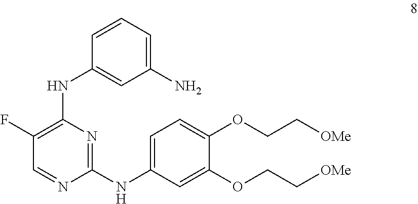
C1=C(NC2=NC(NC3=CC(N)=CC=C3)=C(F)C=N2)C=C(OCC[OMe])C(OCC[OMe])=C1
